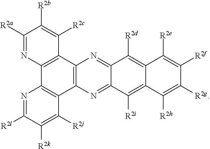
N1=C([R2l])C([R2k])=C([R2j])C2=C1C1=C(C3=C2N=C2C(=N3)C([R2d])=C3C(=C2[R2i])C([R2h])=C([R2g])C([R2f])=C3[R2e])C([R2c])=C([R2b])C([R2a])=N1
